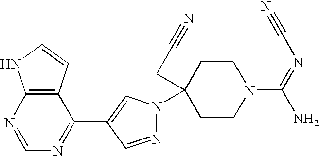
C12=C(N=CN=C1C1=CN(C3(CC#N)CCN(C(=NC#N)N)CC3)N=C1)NC=C2
